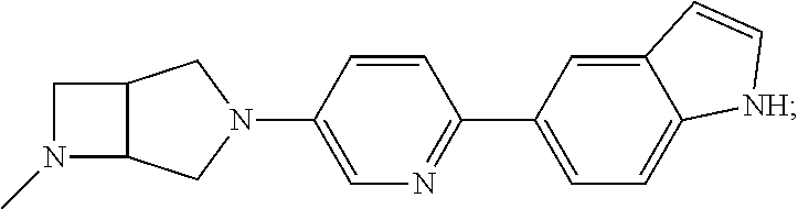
C12C(CN(C3=CN=C(C4=CC=C5C(=C4)C=C[NH]5)C=C3)C1)N(C)C2
